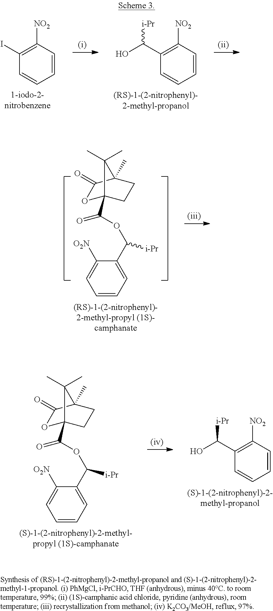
C1(C(O)[i-Pr])=C([NO2])C=CC=C1.C1(I)=C([NO2])C=CC=C1.C1([O2N])=CC=CC=C1C(OC(C12OC(=O)C(C)(CC1)C2(C)C)=O)[i-Pr].C1(C(O)[i-Pr])=C([NO2])C=CC=C1.C1([O2N])=CC=CC=C1C(OC(C12OC(=O)C(C)(CC1)C2(C)C)=O)[i-Pr]
